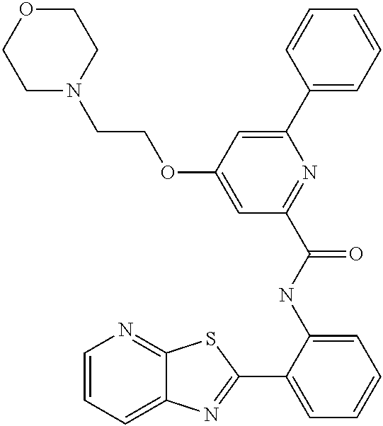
C1=CC=C2C(=N1)SC(C1=CC=CC=C1NC(=O)C1=NC(C3=CC=CC=C3)=CC(OCCN3CCOCC3)=C1)=N2
